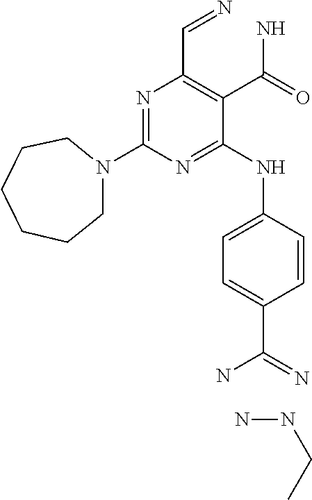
N1=C(N2CCCCCC2)N=C(NC2=CC=C(C(N)=N)C=C2)C(C(N)=O)=C1C=N.NNCC
